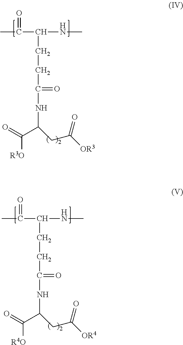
CC(=O)C(CCC(=O)NC(C([R3O])=O)CC(=O)[OR3])NC.CC(=O)C(CCC(=O)NC(C([R4O])=O)CC(=O)[OR4])NC
